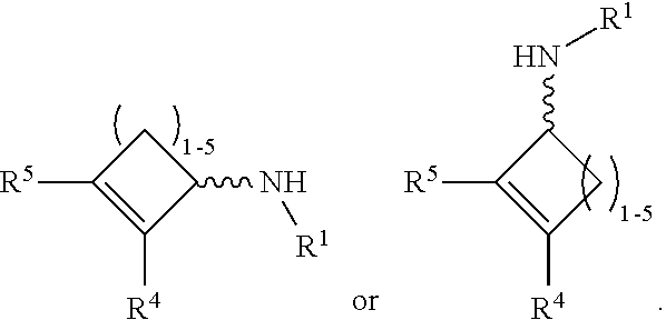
C1C([R5])=C([R4])C1N[R1].C1(N[R1])C([R5])=C([R4])C1
